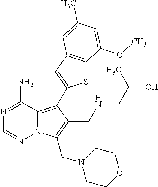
N12C(=C(C3=CC4=C(S3)C(OC)=CC(C)=C4)C(CNCC(O)C)=C1CN1CCOCC1)C(N)=NC=N2
